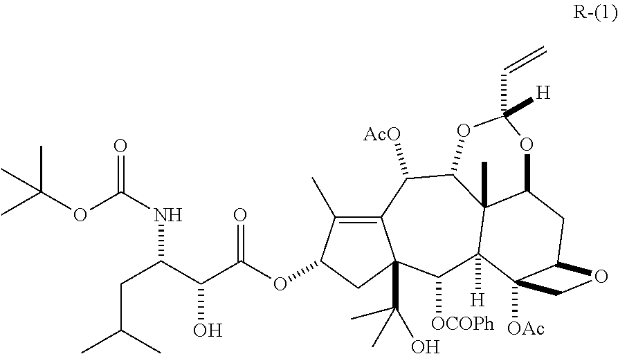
CC(OC(NC(CC(C)C)C(O)C(OC1C(C)=C2C(C(C)(C)O)(C1)C([OCOPh])C1([H])C3(C)C(C2[AcO])OC([H])(C=C)OC3CC2C1([OAc])CO2)=O)=O)(C)C
